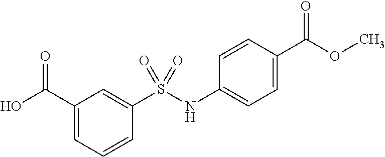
C1(C(=O)O)=CC=CC(S(=O)(NC2=CC=C(C(=O)OC)C=C2)=O)=C1
